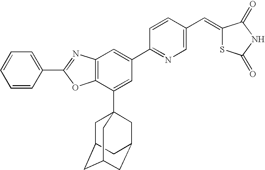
C1(C2=NC3=C(O2)C(C24CC5CC(CC(C2)C5)C4)=CC(C2=NC=C(C=C4SC(=O)NC4=O)C=C2)=C3)=CC=CC=C1
